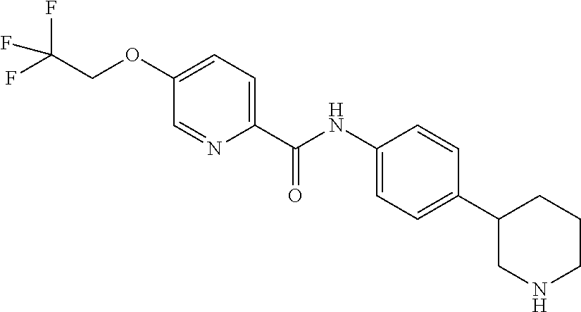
C1(NC(C2=CC=C(OCC(F)(F)F)C=N2)=O)=CC=C(C2CNCCC2)C=C1
